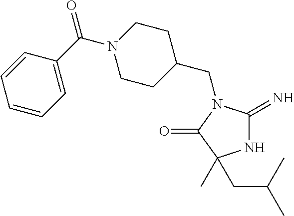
N1C(=N)N(CC2CCN(C(C3=CC=CC=C3)=O)CC2)C(=O)C1(C)CC(C)C
